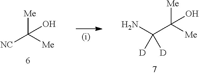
[Me]C(C([D])(N)[D])([Me])O.[Me]C([NC])([Me])O
